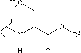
C(C(O[R5])=O)(N(C)[H])CC
